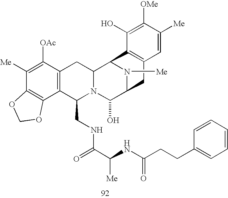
C1([Me])=C([OAc])C2=C(C3=C1OCO3)C(CNC(C(NC(CCC1=CC=CC=C1)=O)[Me])=O)N1C(C2)C2N([Me])C(C1O)CC1=C2C(O)=C([OMe])C([Me])=C1
